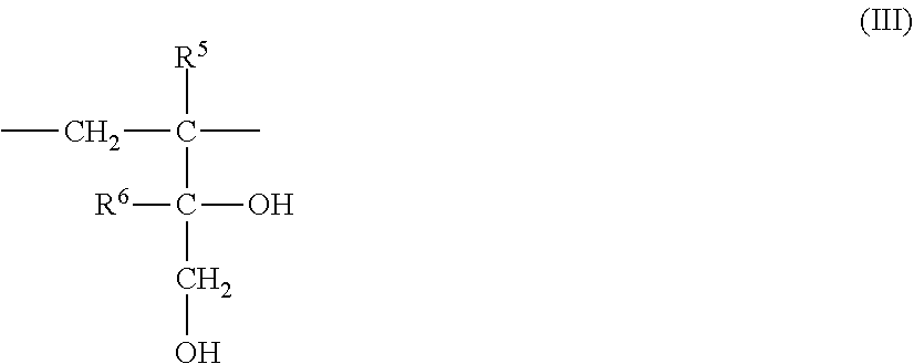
C([R5])(CC)(C(CO)([R6])O)C
